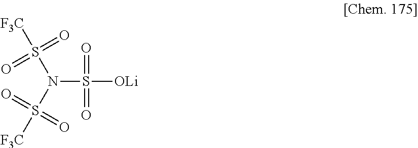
N(S([OLi])(=O)=O)(S([F3C])(=O)=O)S([F3C])(=O)=O
